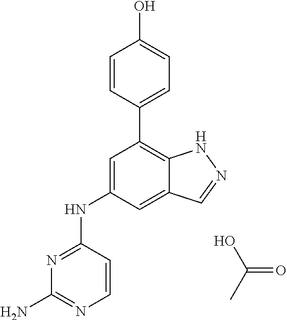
N1=C(NC2=CC(C3=CC=C(O)C=C3)=C3C(=C2)C=NN3)C=CN=C1N.OC(=O)C
